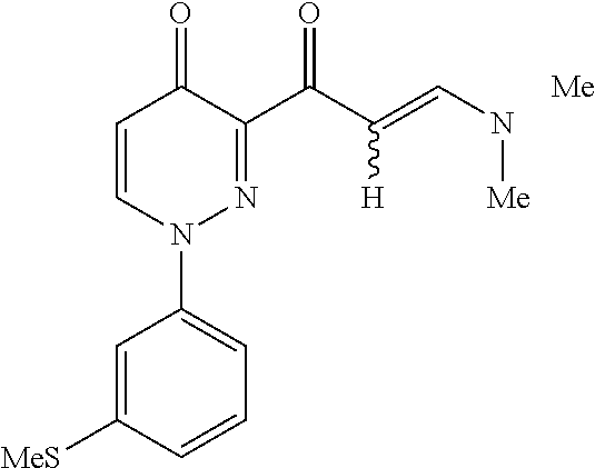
C1=CN(C2=CC=CC([MeS])=C2)N=C(C(=O)C([H])=CN[Me])C1=O.[Me]
